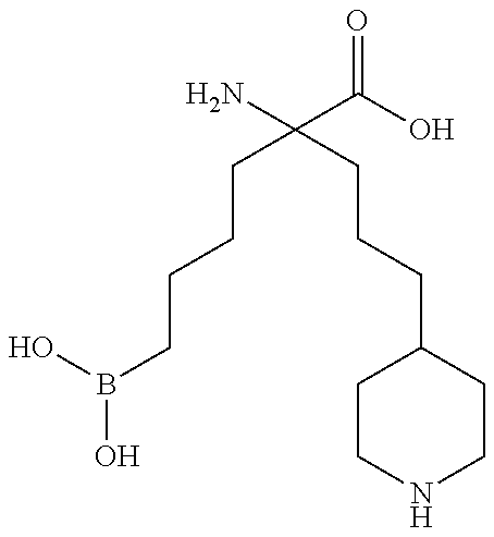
OB(CCCCC(CCCC1CCNCC1)(N)C(O)=O)O
